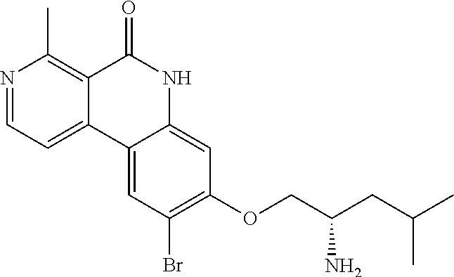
N1=CC=C2C(=C1C)C(=O)NC1=CC(OCC(CC(C)C)N)=C(Br)C=C21
